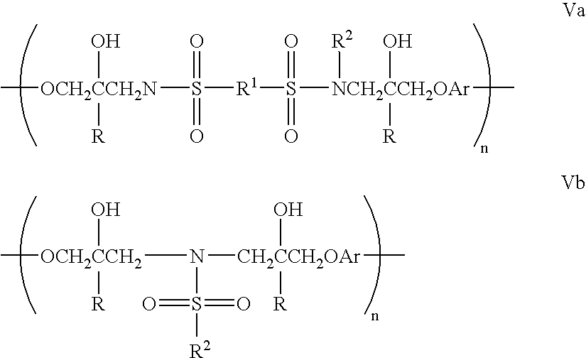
C[OCH2CCH2N](S([R1]S([NCH2CCH2OAr](C)(O)([R])[R2])(=O)=O)(=O)=O)(O)[R].C[OCH2CCH2](N([CH2CCH2OAr](O)([R])C)S(=O)(=O)[R2])(O)[R]
